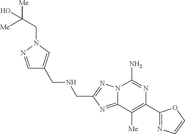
C12=NC(CNCC3=CN(CC([Me])([Me])O)N=C3)=NN1C(N)=NC(C1=NC=CO1)=C2[Me]
